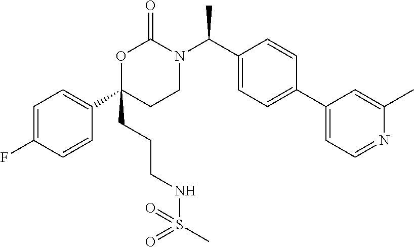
C1=C(F)C=CC(C2(CCCNS(=O)(C)=O)CCN(C(C3=CC=C(C4=CC=NC(C)=C4)C=C3)C)C(=O)O2)=C1
